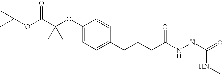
C1(OC(C(OC(C)(C)C)=O)(C)C)=CC=C(CCCC(NNC(=O)NC)=O)C=C1
